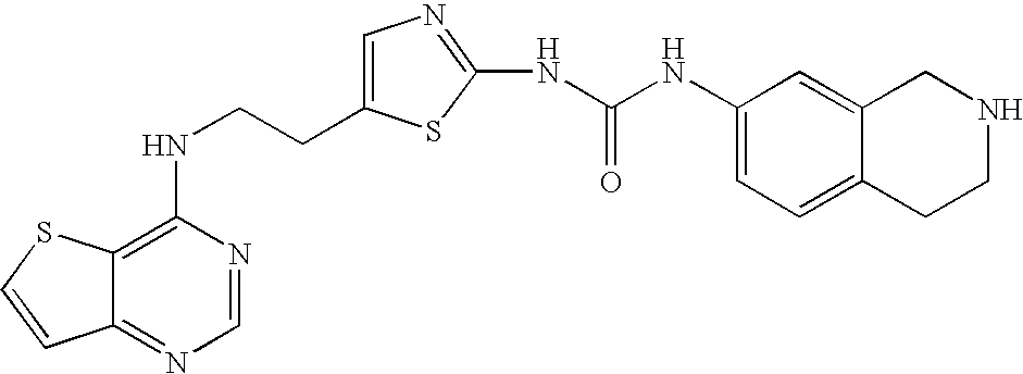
C(CNC1=C2C(=NC=N1)C=CS2)C1=CN=C(NC(=O)NC2=CC=C3C(=C2)CNCC3)S1
